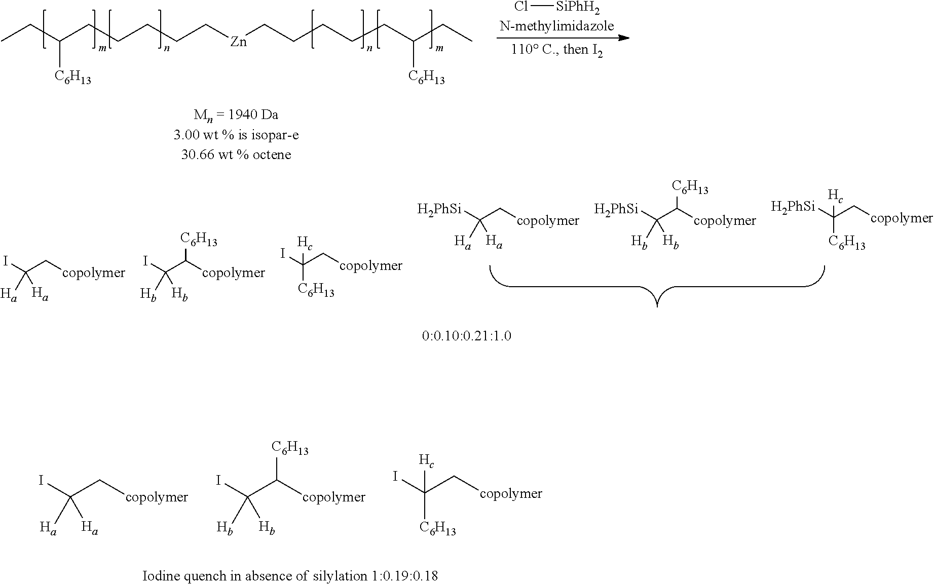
CCC(CCCCC[Zn]CCCCCC(CC)[C6H13])[C6H13].Cl[SiPhH2].IC(C[copolymer])([Ha])[Ha].IC(C([copolymer])[C6H13])([Hb])[Hb].IC(C[copolymer])([C6H13])[Hc].[H2PhSi]C(C[copolymer])([Ha])[Ha].[H2PhSi]C(C([copolymer])[C6H13])([Hb])[Hb].[H2PhSi]C(C[copolymer])([C6H13])[Hc].IC(C[copolymer])([Ha])[Ha].IC(C([copolymer])[C6H13])([Hb])[Hb].IC(C[copolymer])([C6H13])[Hc]
